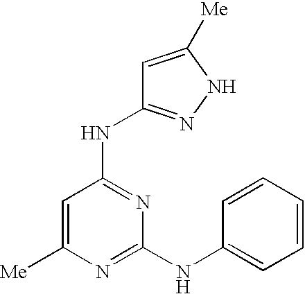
[Me]C1=CC(NC2=NNC([Me])=C2)=NC(NC2=CC=CC=C2)=N1
